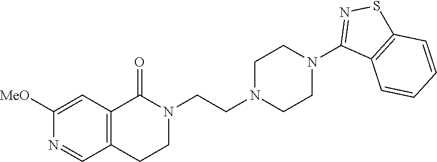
C12=C(C(=O)N(CCN3CCN(C4=NSC5=C4C=CC=C5)CC3)CC1)C=C([MeO])N=C2
